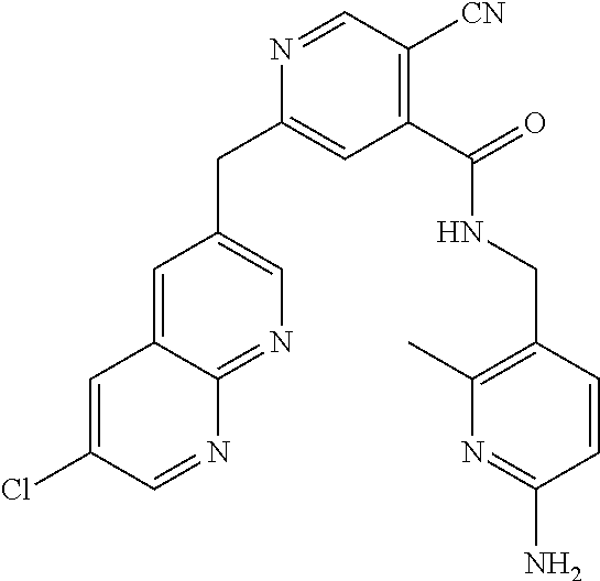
C1=C2C(=NC=C1CC1=CC(C(NCC3=C(C)N=C(N)C=C3)=O)=C([CN])C=N1)N=CC(Cl)=C2
